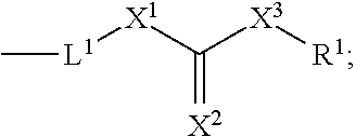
C[L1][X1]C([X3][R1])=[X2]
